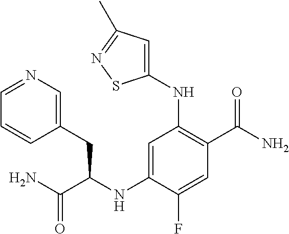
C1(NC(C(N)=O)CC2=CN=CC=C2)=CC(NC2=CC(C)=NS2)=C(C(N)=O)C=C1F
